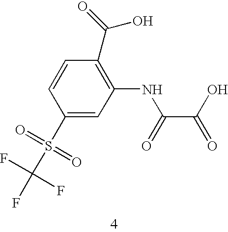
C1(S(=O)(=O)C(F)(F)F)=CC(NC(C(O)=O)=O)=C(C(=O)O)C=C1
